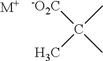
[-O2C]C(C)(C)C.[M+]
